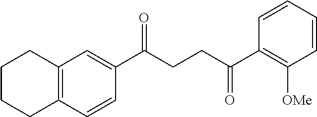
C1(C(CCC(C2=C([OMe])C=CC=C2)=O)=O)=CC2=C(C=C1)CCCC2
